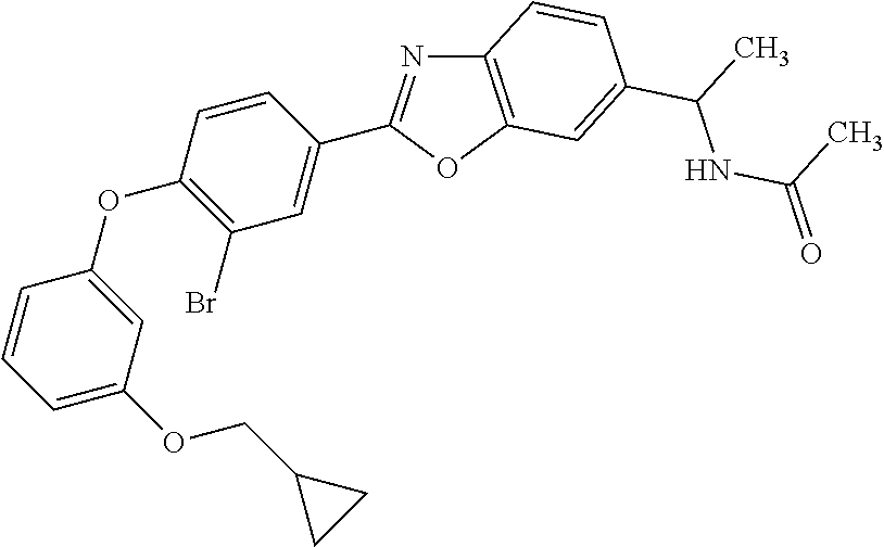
C12=C(OC(C3=CC(Br)=C(OC4=CC(OCC5CC5)=CC=C4)C=C3)=N1)C=C(C(C)NC(=O)C)C=C2
